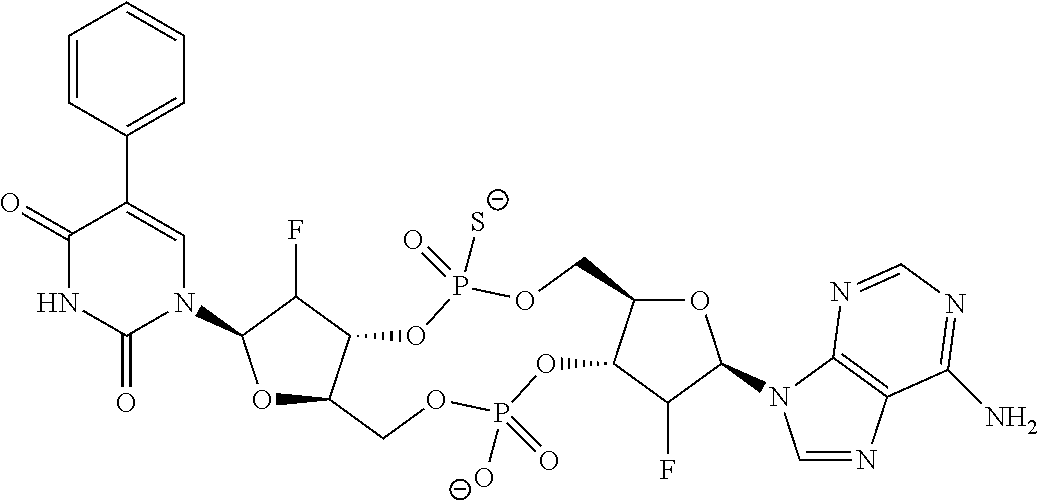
O1C2C(C(F)C1N1C=C(C3=CC=CC=C3)C(=O)NC1=O)OP(=O)([S-])OCC1C(OP([O-])(=O)OC2)C(F)C(N2C=NC3=C2N=CN=C3N)O1
